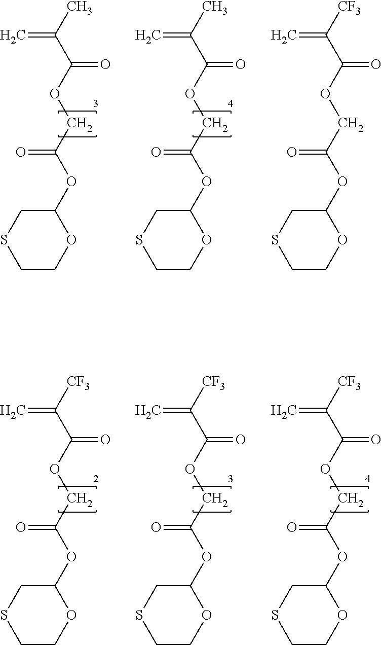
[CF3]C(C(OCC(=O)OC1CSCCO1)=O)=C.CC(C(OCC(=O)OC1CSCCO1)=O)=C.CC(C(OCC(=O)OC1CSCCO1)=O)=C.[CF3]C(C(OCC(=O)OC1CSCCO1)=O)=C.[CF3]C(C(OCC(=O)OC1CSCCO1)=O)=C.[CF3]C(C(OCC(=O)OC1CSCCO1)=O)=C
